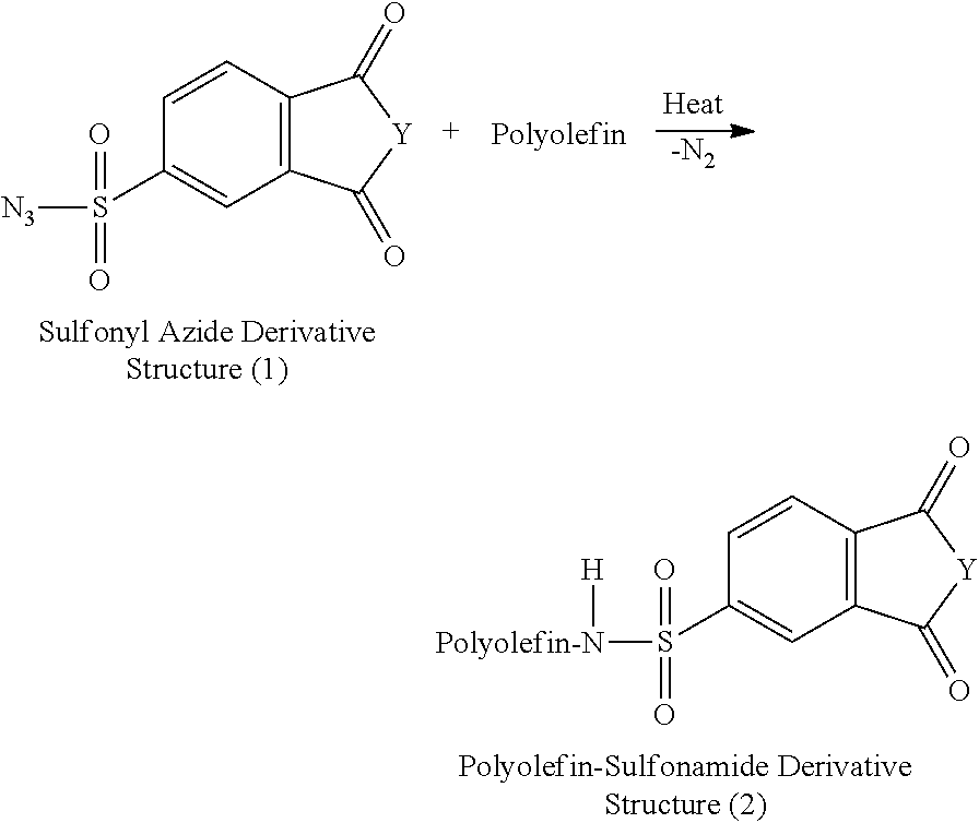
[-N2].C12=C(C=CC(S([N3])(=O)=O)=C1)C(=O)[Y]C2=O.C12=C(C=CC(S([Polyolefin-N][H])(=O)=O)=C1)C(=O)[Y]C2=O
